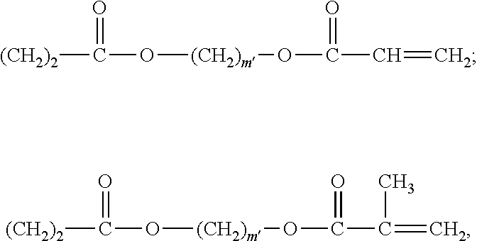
[(CH2)2]C(O[(CH2)m]OC(C=C)=O)=O.[(CH2)2]C(O[(CH2)m]OC(C(=C)C)=O)=O
